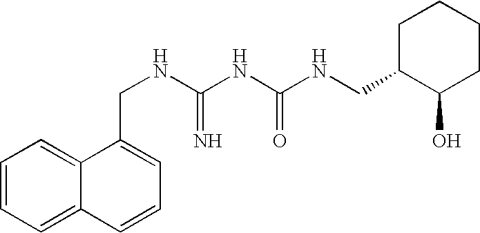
C1=CC=C2C(=C1)C(CNC(NC(NCC1C(O)CCCC1)=O)=N)=CC=C2
